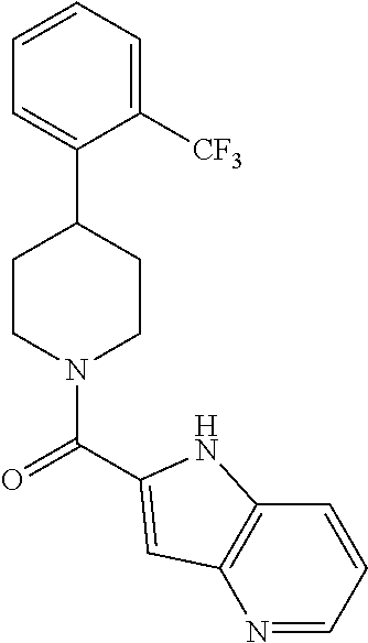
C1=C(C2CCN(C(=O)C3=CC4=C(C=CC=N4)N3)CC2)C([CF3])=CC=C1
